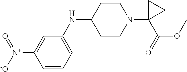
C1=CC=C(NC2CCN(C3(C(=O)OC)CC3)CC2)C=C1[N+](=O)[-O]
